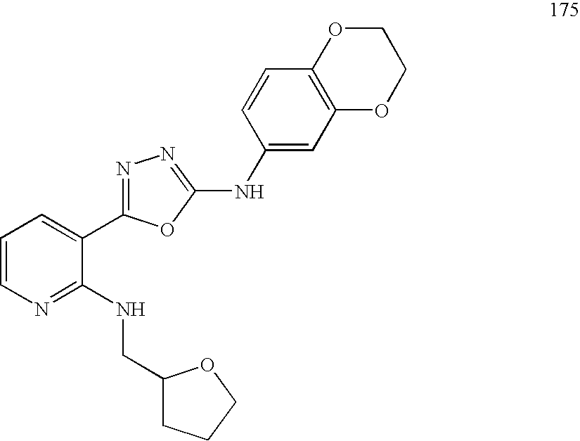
C1=CN=C(NCC2CCCO2)C(C2=NN=C(NC3=CC4=C(C=C3)OCCO4)O2)=C1
